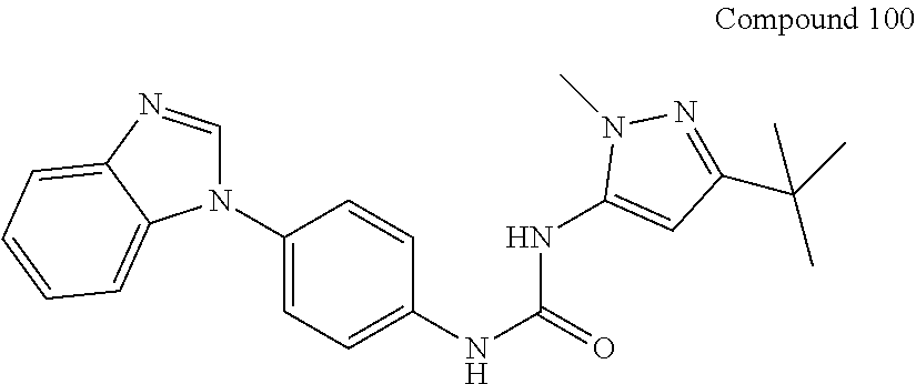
N1(C2=CC=C(NC(NC3=CC(C(C)(C)C)=NN3C)=O)C=C2)C=NC2=CC=CC=C12
